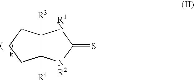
C12([R3])C([R4])([NR2]C(=S)[R1N]1)CCC2
